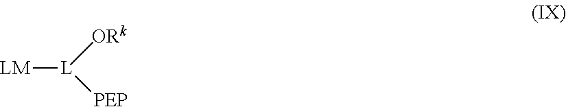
[LM][L]([ORk])[PEP]
